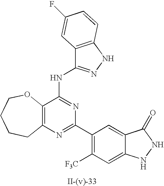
C12=C(N=C(C3=C([F3C])C=C4C(=C3)C(=O)NN4)N=C1NC1=NNC3=C1C=C(F)C=C3)CCCCO2
